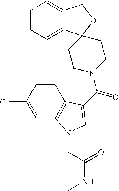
C1=CC=C2C(=C1)COC21CCN(C(=O)C2=CN(CC(NC)=O)C3=C2C=CC(Cl)=C3)CC1
